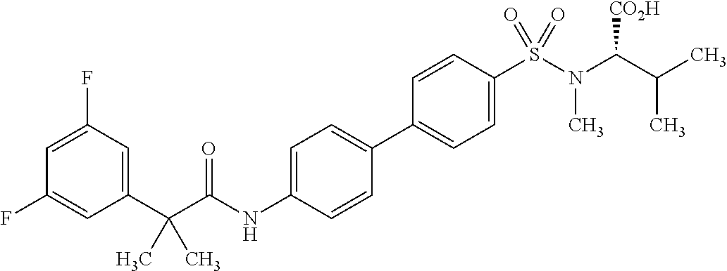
C1=C(F)C=C(C(C(NC2=CC=C(C3=CC=C(S(N(C(C(C)C)[CO2H])C)(=O)=O)C=C3)C=C2)=O)(C)C)C=C1F
